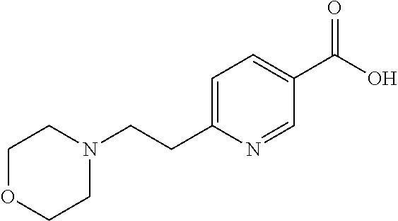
C1=C(CCN2CCOCC2)N=CC(C(O)=O)=C1
